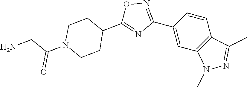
C1=CC(C2=NOC(C3CCN(C(=O)CN)CC3)=N2)=CC2=C1C(C)=NN2C
